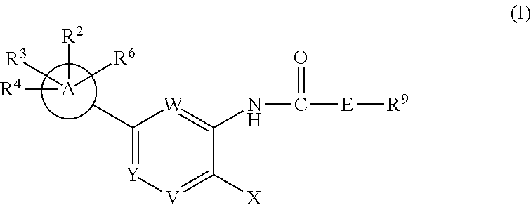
[A]([R2])([R6])([R3])[R4].C1(C)=[Y][V]=C([X])C(NC([E][R9])=O)=[W]1
